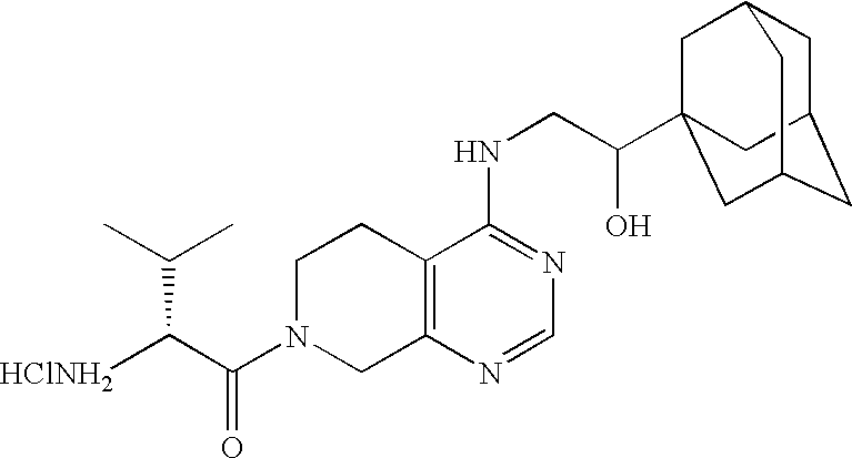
[HClNH2]C(C(N1CC2=C(CC1)C(NCC(O)C13CC4CC(CC(C1)C4)C3)=NC=N2)=O)C(C)C
